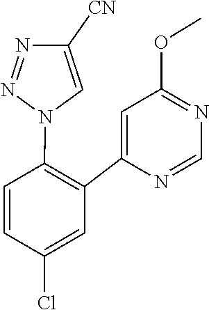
C1=NC(C2=C(N3C=C([CN])N=N3)C=CC(Cl)=C2)=CC(OC)=N1
